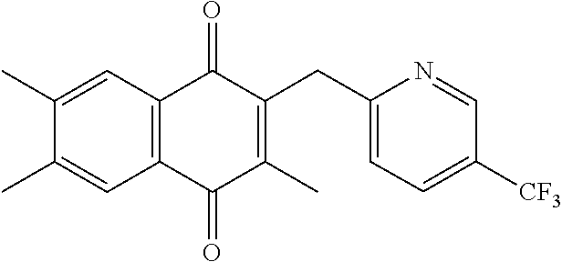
C1(C)=CC2=C(C=C1C)C(=O)C(CC1=CC=C([CF3])C=N1)=C(C)C2=O
